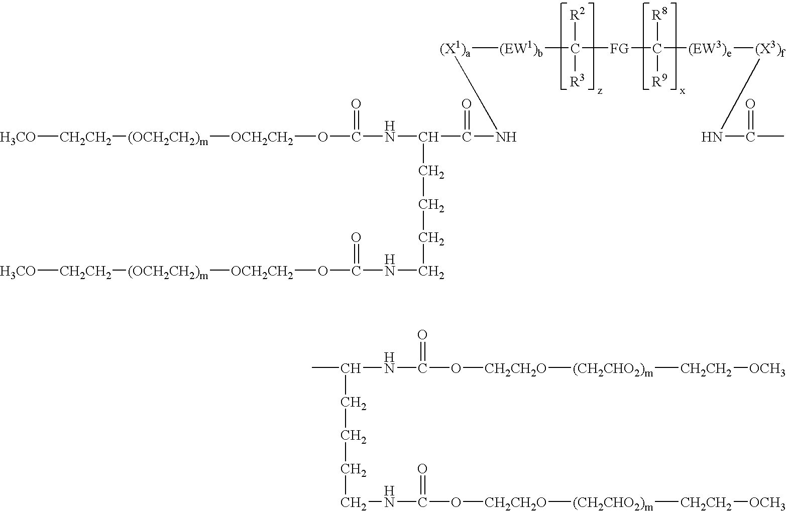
[(X1)a]([(EW1)b]C([FG]C([R8])([R9])[(EW3)e][(X3)f]NC(C)=O)([R2])[R3])NC(C(NC(O[OCH2CH2][(OCH2CH2)m][CH2CH2][OCH3])=O)CCCCNC(O[OCH2CH2][(OCH2CH2)m][CH2CH2][OCH3])=O)=O.C(NC(O[CH2CH2O][(CH2CHO2)m][CH2CH2][OCH3])=O)(CCCCNC(O[CH2CH2O][(CH2CHO2)m][CH2CH2][OCH3])=O)C
